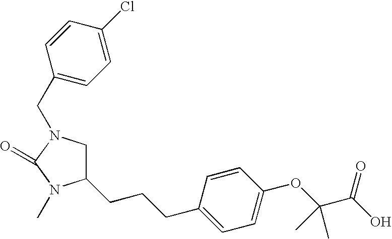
C1N(CC2=CC=C(Cl)C=C2)C(=O)N(C)C1CCCC1=CC=C(OC(C(=O)O)(C)C)C=C1
